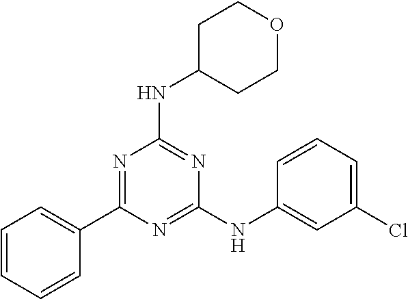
N(C1CCOCC1)C1=NC(NC2=CC(Cl)=CC=C2)=NC(C2=CC=CC=C2)=N1
